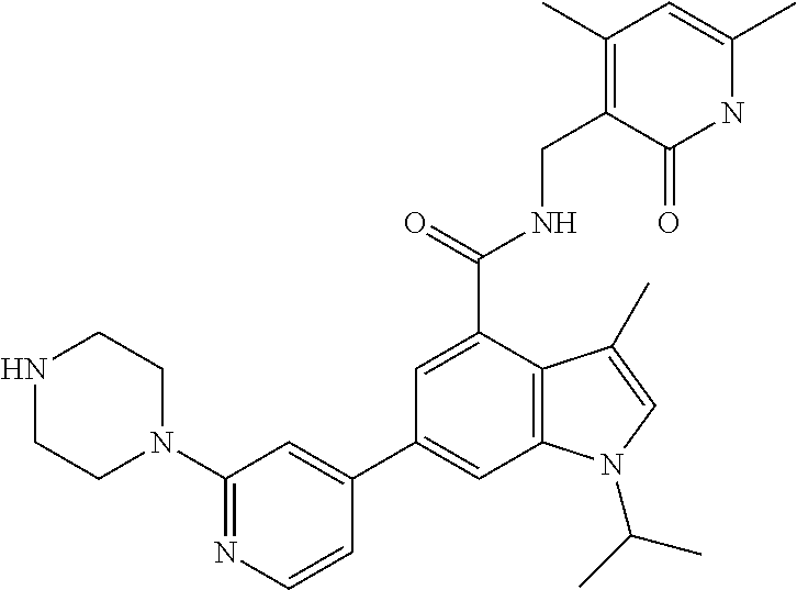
N1C(C)=CC(C)=C(CNC(C2=CC(C3=CC(N4CCNCC4)=NC=C3)=CC3=C2C(C)=CN3C(C)C)=O)C1=O
